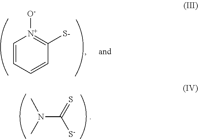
N(C([S-])=S)(C)C.C1=CC=CC([S-])=[N+]1[O-]
